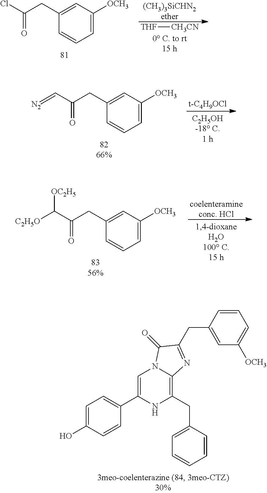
[THF][CH3CN].[(CH3)3SiCHN2ether].C(CC1=CC([OCH3])=CC=C1)(Cl)=O.[t-C4H9OCl].C(=O)(C=[N2])CC1=CC([OCH3])=CC=C1.C(=O)(C([C2H5O])[OC2H5])CC1=CC([OCH3])=CC=C1.[coelenteramineconc. HCl].C1=C(O)C=CC(C2=CN3C(=C(CC4=CC=CC=C4)N2)N=C(CC2=CC([OCH3])=CC=C2)C3=O)=C1
